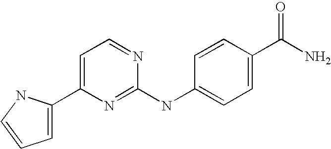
C1(NC2=CC=C(C(N)=O)C=C2)=NC(C2=CC=CN2)=CC=N1
